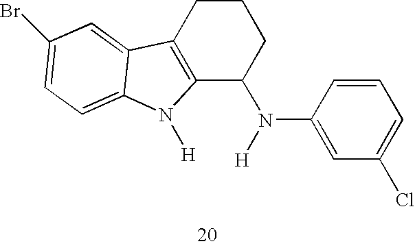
C12=C(CCCC1N(C1=CC(Cl)=CC=C1)[H])C1=CC(Br)=CC=C1N2[H]
